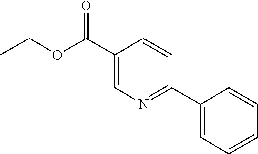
C1(C(OCC)=O)=CN=C(C2=CC=CC=C2)C=C1
